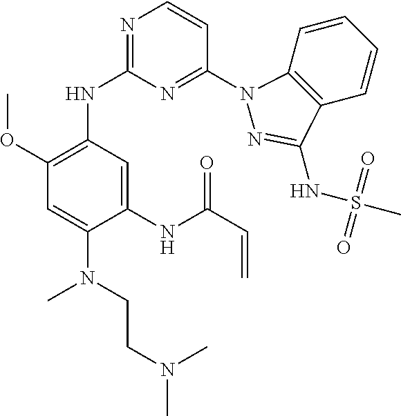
C1(NC(C=C)=O)=CC(NC2=NC=CC(N3C4=C(C=CC=C4)C(NS(C)(=O)=O)=N3)=N2)=C(OC)C=C1N(C)CCN(C)C
